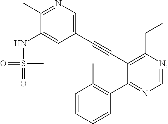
N1=CN=C(C2=C(C)C=CC=C2)C(C#CC2=CN=C(C)C(NS(C)(=O)=O)=C2)=C1CC
